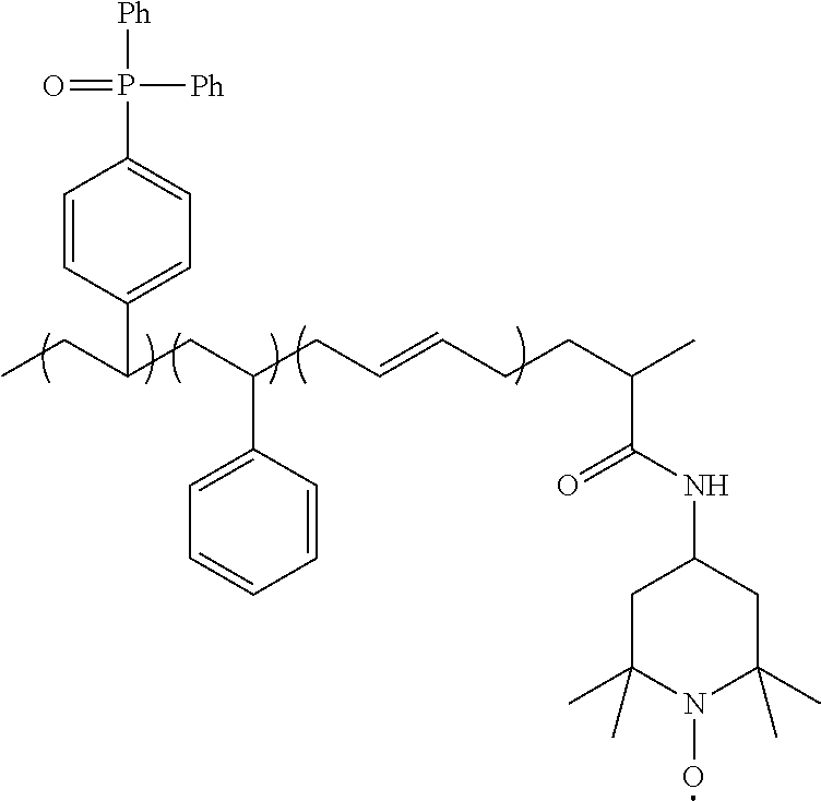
C1(C(CC)CC(CC=CCCC(C(NC2CC(C)(C)N(O)C(C)(C)C2)=O)C)C2=CC=CC=C2)=CC=C(P([Ph])(=O)[Ph])C=C1
